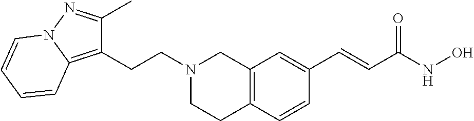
C12=C(C=CC(C=CC(NO)=O)=C1)CCN(CCC1=C3N(N=C1C)C=CC=C3)C2
